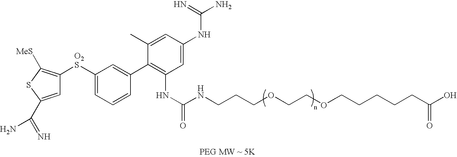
C1=C(C(=N)N)SC([MeS])=C1[O2S]C1=CC=CC(C2=C(NC(NCCCOCCOCCCCCC(O)=O)=O)C=C(NC(=N)N)C=C2C)=C1
